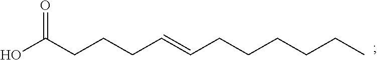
C(CCCCC=CCCCC(O)=O)C
